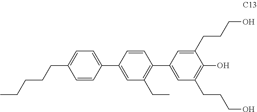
C1=CC(C2=CC(CC)=C(C3=CC(CCCO)=C(O)C(CCCO)=C3)C=C2)=CC=C1CCCCC
